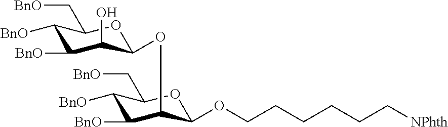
C1([BnO])C([BnO])C(C[BnO])OC(OCCCCCC[NPhth])C1OC1C(O)C([BnO])C([BnO])C(C[BnO])O1
